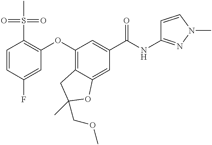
C1=CC(F)=CC(OC2=C3C(=CC(C(NC4=NN(C)C=C4)=O)=C2)OC(COC)(C)C3)=C1S(C)(=O)=O
